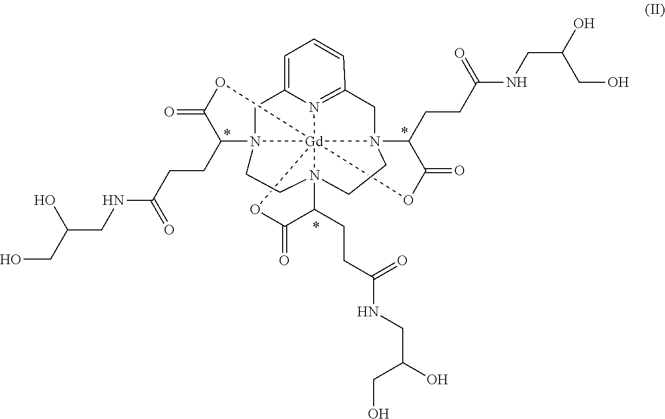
N123[Gd]4567(N(C(CCC(NCC(O)CO)=O)C(=O)O4)(CC4=N5C(=CC=C4)C1)CCN6(C(CCC(NCC(O)CO)=O)C(=O)O7)CC2)OC(=O)C3CCC(NCC(CO)O)=O
